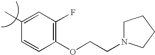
N1(CCOC2=C(F)C=C(C)C=C2)CCCC1
